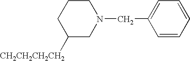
[CH2CH2CH2CH2]C1CN(CC2=CC=CC=C2)CCC1
